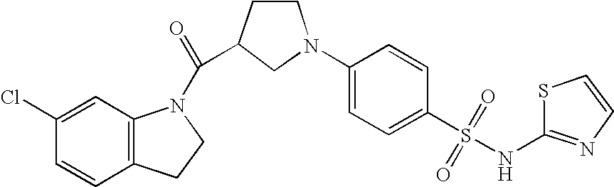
C1(Cl)=CC2=C(C=C1)CCN2C(=O)C1CN(C2=CC=C(S(=O)(=O)NC3=NC=CS3)C=C2)CC1
